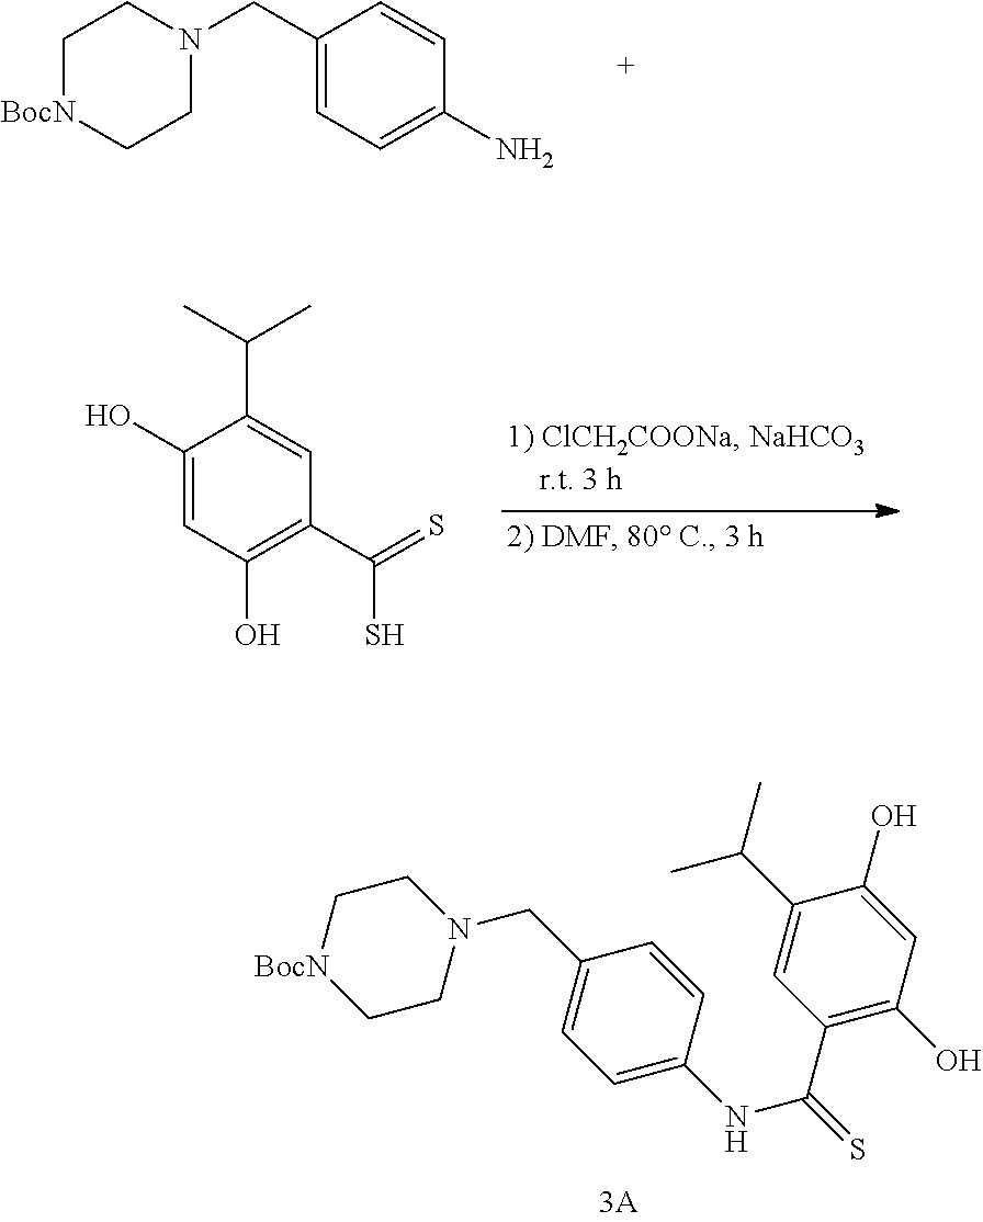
C1[BocN]CCN(CC2=CC=C(NC(C3=C(O)C=C(O)C(C(C)C)=C3)=S)C=C2)C1.C1[BocN]CCN(CC2=CC=C(N)C=C2)C1.C1(O)=CC(O)=C(C(=S)S)C=C1C(C)C
